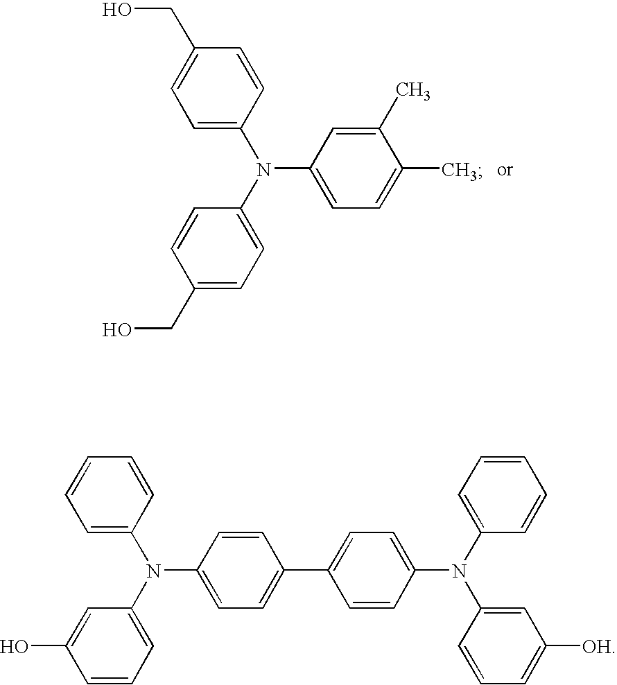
C1=C(N(C2=CC=C(C)C(C)=C2)C2=CC=C(CO)C=C2)C=CC(CO)=C1.C1=C(N(C2=CC=C(C3=CC=C(N(C4=CC([OH])=CC=C4)C4=CC=CC=C4)C=C3)C=C2)C2=CC=CC(O)=C2)C=CC=C1
